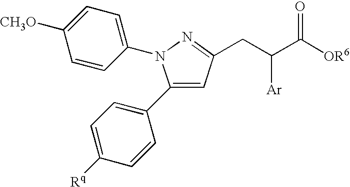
C1(C2=CC=C([Rq])C=C2)=CC(CC(C([OR6])=O)[Ar])=NN1C1=CC=C([CH3O])C=C1
